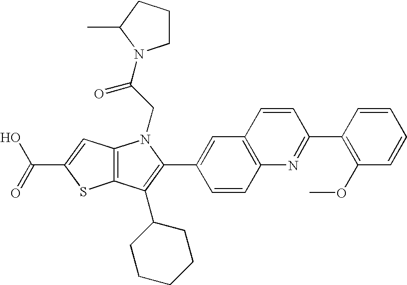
C(C1=CC2=C(S1)C(C1CCCCC1)=C(C1=CC3=C(C=C1)N=C(C1=C(OC)C=CC=C1)C=C3)N2CC(=O)N1CCCC1C)(=O)O
